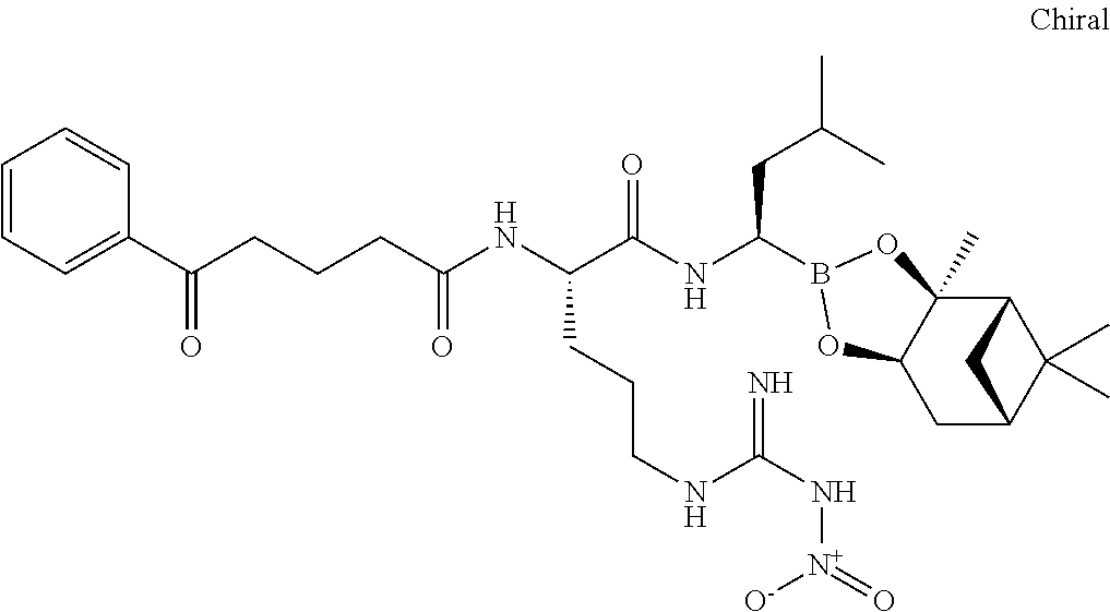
C12C3(C)C(CC(C1(C)C)C2)OB(C(NC(C(NC(=O)CCCC(C1=CC=CC=C1)=O)CCCNC(N[N+](=O)[O-])=N)=O)CC(C)C)O3
